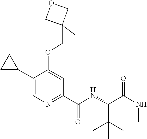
C1C(C2=CN=C(C(=O)NC(C(C)(C)C)C(=O)NC)C=C2OCC2(C)COC2)C1
